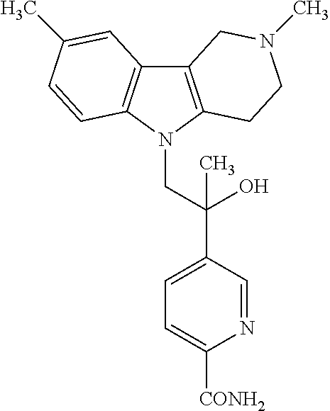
C12=C(N(CC(C3=CC=C([CONH2])N=C3)(O)C)C3=C1C=C(C)C=C3)CCN(C)C2
